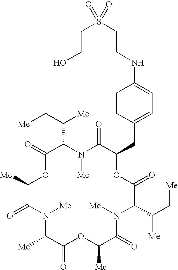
C1(=O)OC([Me])C(=O)N([Me])C([Me])C(=O)OC([Me])C(=O)N([Me])C(C(C[Me])[Me])C(=O)OC(CC2=CC=C(NCCS(CCO)(=O)=O)C=C2)C(=O)N([Me])C1C(C[Me])[Me]
